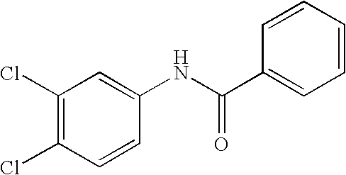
C1(Cl)=C(Cl)C=CC(NC(C2=CC=CC=C2)=O)=C1
